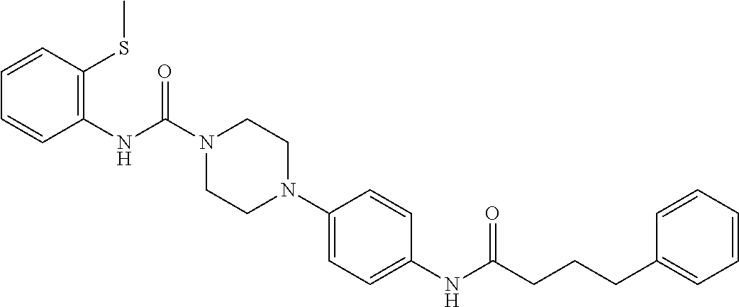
C1(NC(N2CCN(C3=CC=C(NC(CCCC4=CC=CC=C4)=O)C=C3)CC2)=O)=C(SC)C=CC=C1
